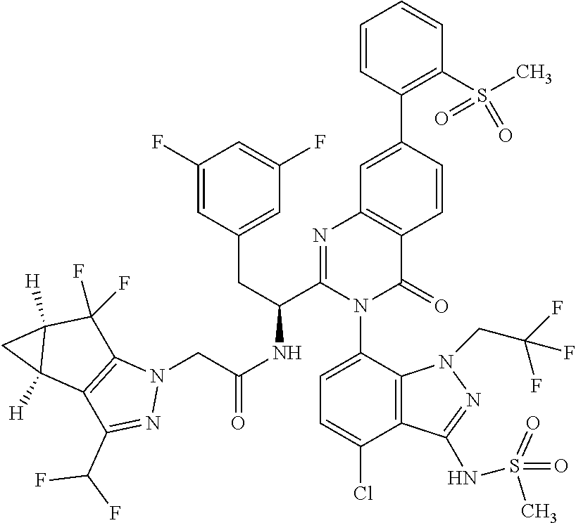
C(NC(C1=NC2=C(C(=O)N1C1=CC=C(Cl)C3=C1N(CC(F)(F)F)N=C3NS(=O)(=O)C)C=CC(C1=C(S(C)(=O)=O)C=CC=C1)=C2)CC1=CC(F)=CC(F)=C1)(=O)CN1C2=C(C(C(F)F)=N1)C1([H])C([H])(C2(F)F)C1
